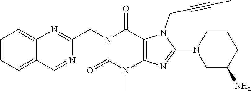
C1=CC=C2C(=C1)N=C(CN1C(=O)N(C)C3=C(C1=O)N(CC#CC)C(N1CC(N)CCC1)=N3)N=C2
